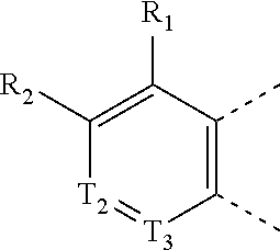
C1(C)=C(C)C([R1])=C([R2])[T2]=[T3]1
